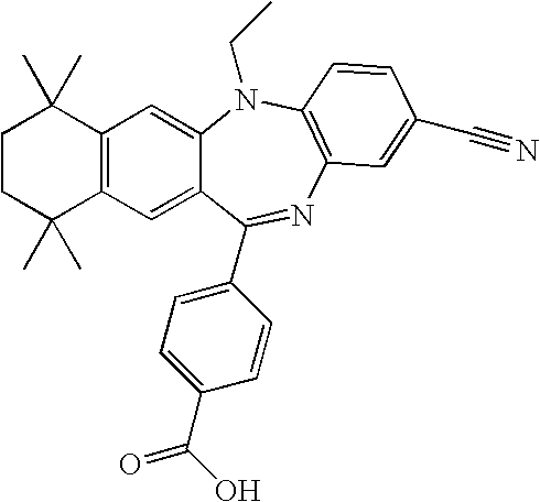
C1CC(C)(C)C2=C(C1(C)C)C=C1C(=C2)C(C2=CC=C(C(=O)O)C=C2)=NC2=C(N1CC)C=CC(C#N)=C2
